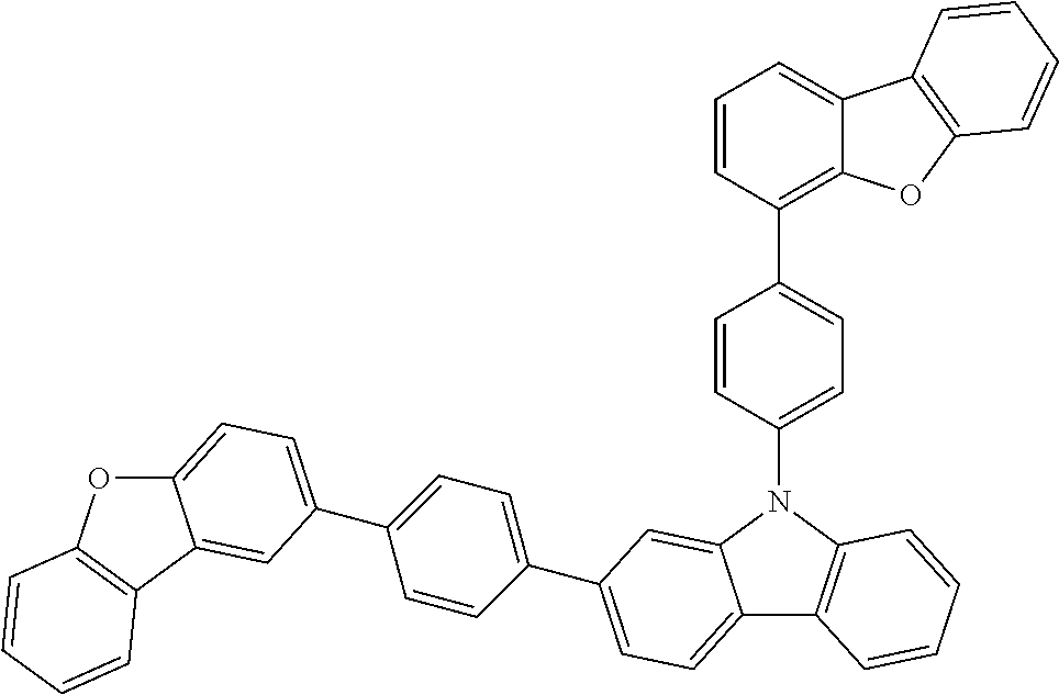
C12=CC=C(C3=CC=C(C4=CC=C5C6=C(N(C7=CC=C(C8=C9C(=CC=C8)C8=C(O9)C=CC=C8)C=C7)C5=C4)C=CC=C6)C=C3)C=C1C1=C(O2)C=CC=C1
